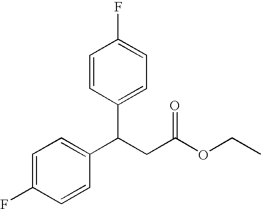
C1=CC(C(C2=CC=C(F)C=C2)CC(OCC)=O)=CC=C1F
